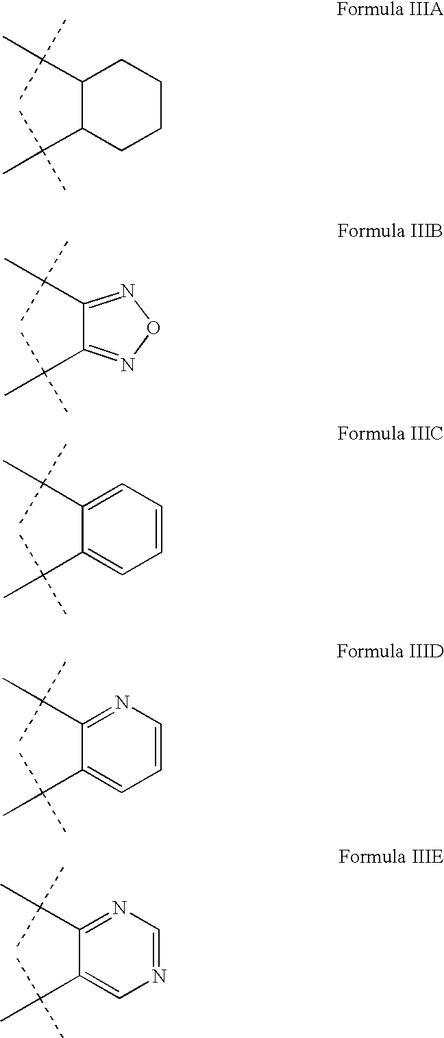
C1(C(C)(C)C)C(C(C)(C)C)CCCC1.C1(C(C)(C)C)=NON=C1C(C)(C)C.C1(C(C)(C)C)=CC=CC=C1C(C)(C)C.C1(C(C)(C)C)=NC=CC=C1C(C)(C)C.C1(C(C)(C)C)=NC=NC=C1C(C)(C)C
